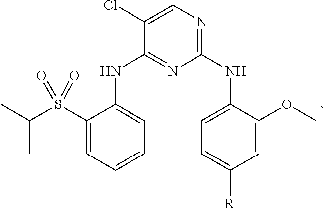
C1(S(C(C)C)(=O)=O)=CC=CC=C1NC1=NC(NC2=CC=C([R])C=C2OC)=NC=C1Cl
